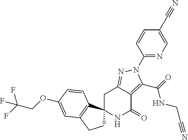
C1C2=NN(C3=NC=C(C#N)C=C3)C(C(=O)NCC#N)=C2C(=O)NC12CCC1=C2C=CC(OCC(F)(F)F)=C1
